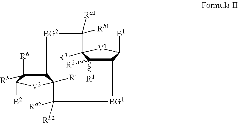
C12C([R1])([R2])C([R3])([V1]C1[B1])C([Ra1])([Rb1])[BG2]C1C([R6])([R5])C([B2])[V2]C1([R4])C([Rb2])([Ra2])[BG1]2
